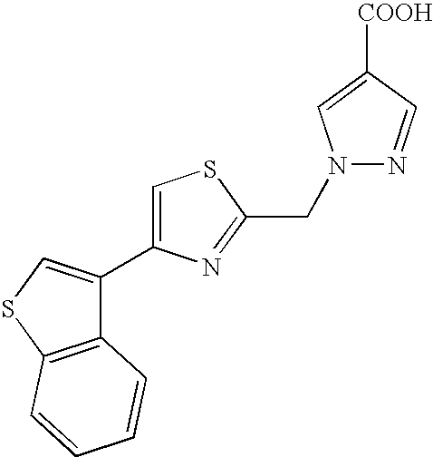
C1(C2=CSC3=C2C=CC=C3)=CSC(CN2N=CC([COOH])=C2)=N1
